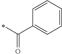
C(=O)(C)C1=CC=CC=C1
